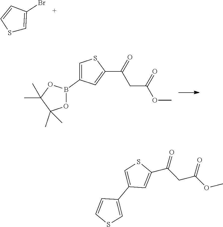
C1=C(B2OC(C)(C)C(C)(C)O2)C=C(C(CC(OC)=O)=O)S1.C1=C(C2=CSC=C2)C=C(C(CC(OC)=O)=O)S1.S1C=C(Br)C=C1
